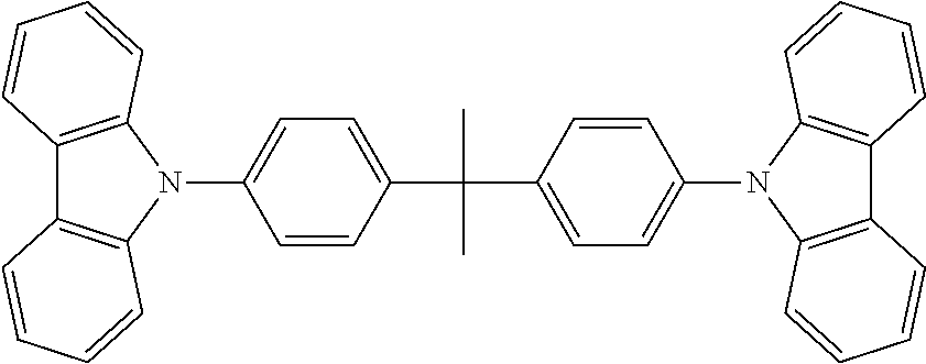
C1=CC(C(C)(C2=CC=C(N3C4=C(C5=C3C=CC=C5)C=CC=C4)C=C2)C)=CC=C1N1C2=C(C3=C1C=CC=C3)C=CC=C2
